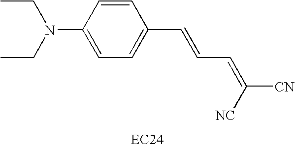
C1(N(CC)CC)=CC=C(C=CC=C([NC])[CN])C=C1.[EC24]
